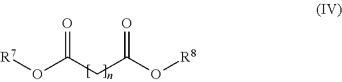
[R7]OC(CC(O[R8])=O)=O
